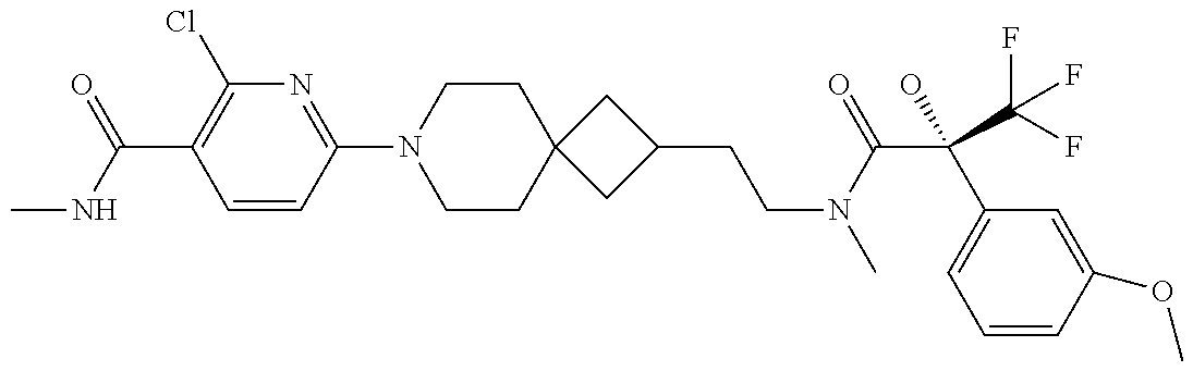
CNC(=O)C1=C(Cl)N=C(N2CCC3(CC2)CC(CCN(C)C(=O)C(C2=CC=CC(OC)=C2)(O)C(F)(F)F)C3)C=C1
